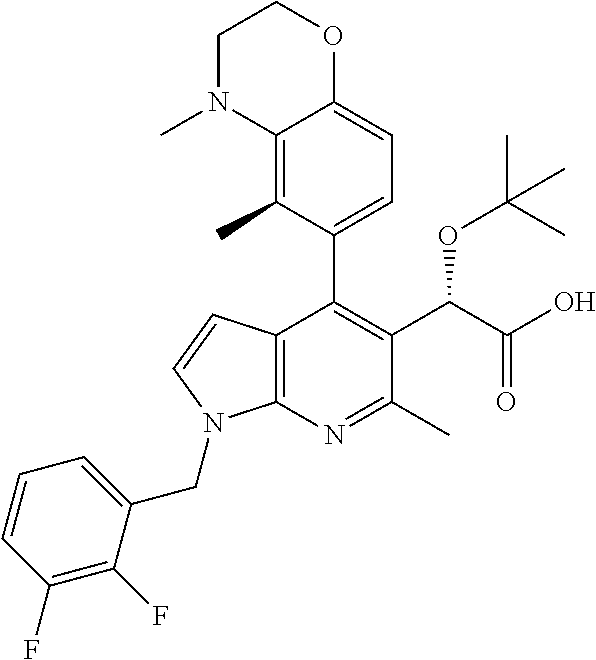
C12=C(N=C(C)C(C(C(O)=O)OC(C)(C)C)=C1C1=CC=C3C(=C1C)N(C)CCO3)N(CC1=CC=CC(F)=C1F)C=C2
